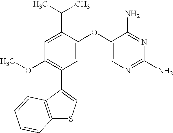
C1=C(C(C)C)C(OC2=CN=C(N)N=C2N)=CC(C2=CSC3=C2C=CC=C3)=C1OC
